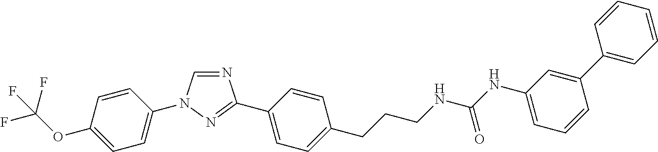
N1=CN(C2=CC=C(OC(F)(F)F)C=C2)N=C1C1=CC=C(CCCNC(NC2=CC=CC(C3=CC=CC=C3)=C2)=O)C=C1
